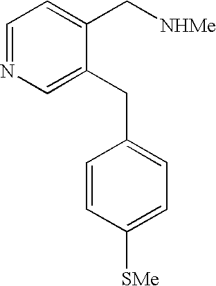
C1=NC=C(CC2=CC=C([SMe])C=C2)C(C[NHMe])=C1
